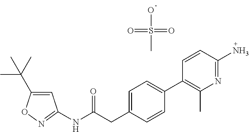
C1=C(C(C)(C)C)ON=C1NC(CC1=CC=C(C2=C(C)N=C(N)C=C2)C=C1)=O.OS(=O)(=O)C
